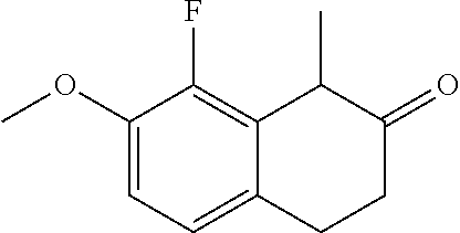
C1(OC)=CC=C2C(=C1F)C(C)C(=O)CC2
